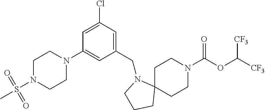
C1C2(CCN(C(OC([CF3])[CF3])=O)C1)N(CC1=CC(Cl)=CC(N3CCN(S(C)(=O)=O)CC3)=C1)CCC2
